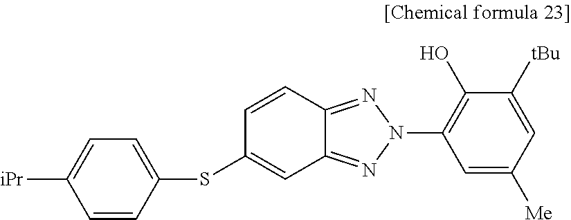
C1=CC(SC2=CC3=NN(C4=C(O)C([tBu])=CC([Me])=C4)N=C3C=C2)=CC=C1[iPr]
